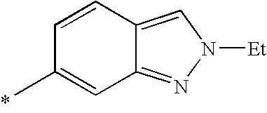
C1=CC2=CN([Et])N=C2C=C1C
